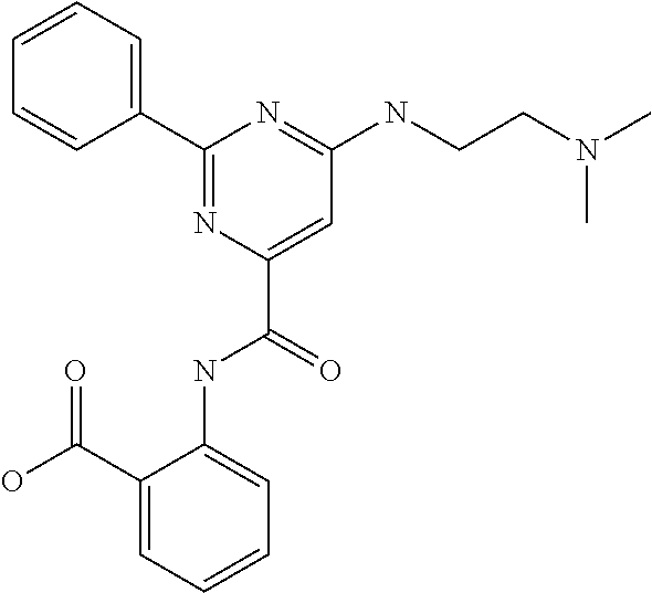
C1=CC=CC(C2=NC(C(=O)NC3=CC=CC=C3C(O)=O)=CC(NCCN(C)C)=N2)=C1
